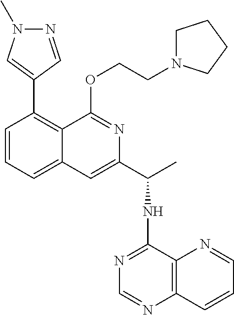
C1=CC=C2C(=C1C1=CN(C)N=C1)C(OCCN1CCCC1)=NC(C(NC1=NC=NC3=C1N=CC=C3)C)=C2
